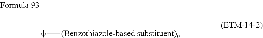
[f][(Benzothiazole-based substituent)n]
